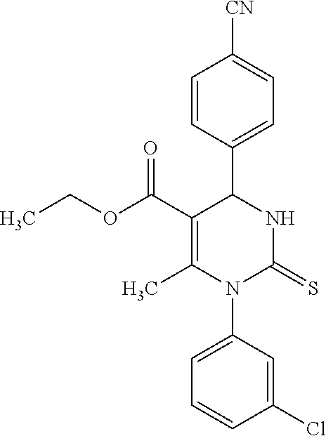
C1=CC(C2C(C(OCC)=O)=C(C)N(C3=CC=CC(Cl)=C3)C(=S)N2)=CC=C1[CN]
